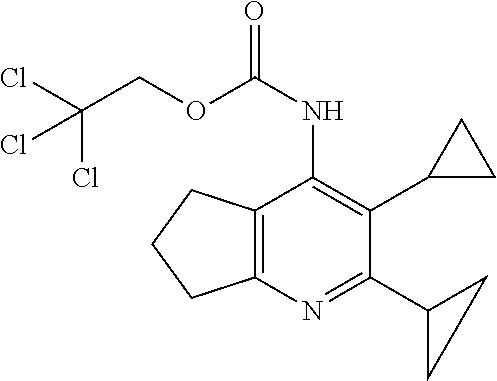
N1=C(C2CC2)C(C2CC2)=C(NC(=O)OCC(Cl)(Cl)Cl)C2=C1CCC2
